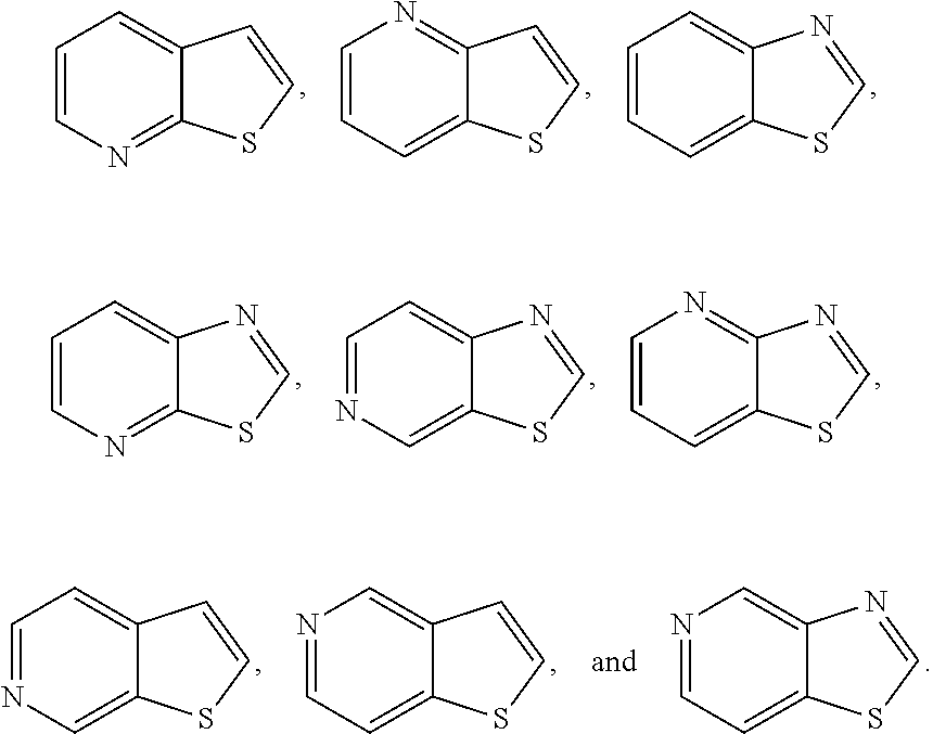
C1=CN=C2C(=C1)C=CS2.C1=CC=C2C(=N1)C=CS2.C1=CC=C2C(=C1)N=CS2.C1=CN=C2C(=C1)N=CS2.C1=NC=C2C(=C1)N=CS2.C1=CC=C2C(=N1)N=CS2.C1=NC=C2C(=C1)C=CS2.N1=CC=C2C(=C1)C=CS2.N1=CC=C2C(=C1)N=CS2
